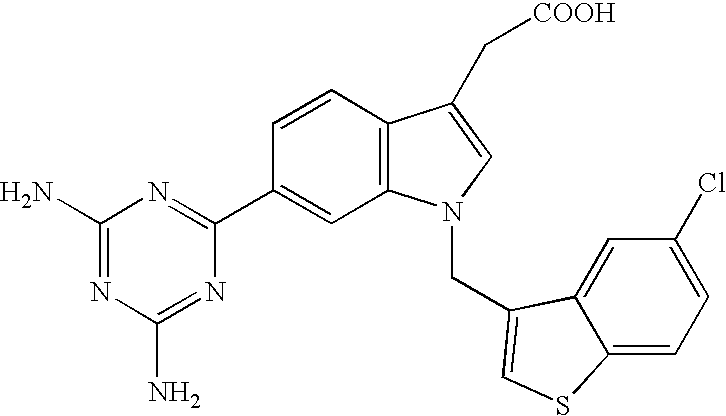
C1=CC2=C(C=C1C1=NC(N)=NC(N)=N1)N(CC1=CSC3=CC=C(Cl)C=C31)C=C2C[COOH]
